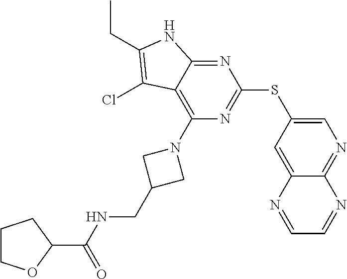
C1=C(SC2=NC(N3CC(CNC(C4CCCO4)=O)C3)=C3C(=N2)NC(CC)=C3Cl)C=C2C(=N1)N=CC=N2
